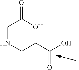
C(NCCC(O)=O)C(O)=O
